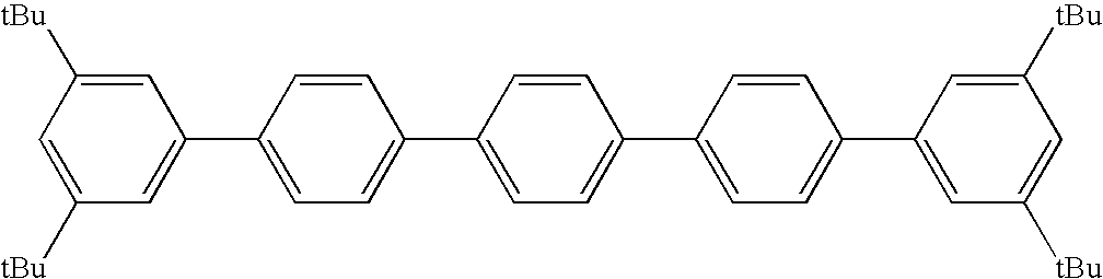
C1=C([tBu])C=C(C2=CC=C(C3=CC=C(C4=CC=C(C5=CC([tBu])=CC([tBu])=C5)C=C4)C=C3)C=C2)C=C1[tBu]
